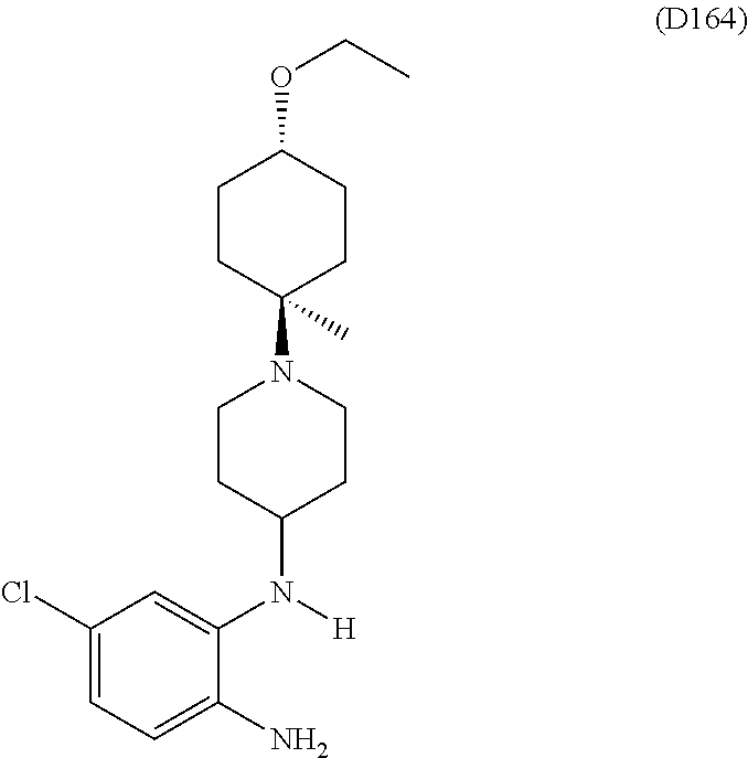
C1(Cl)=CC=C(N)C(N([H])C2CCN(C3(C)CCC(OCC)CC3)CC2)=C1
